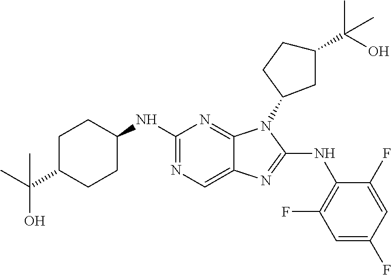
N1=C(NC2=C(F)C=C(F)C=C2F)N(C2CC(C(O)(C)C)CC2)C2=NC(NC3CCC(C(C)(O)C)CC3)=NC=C12
